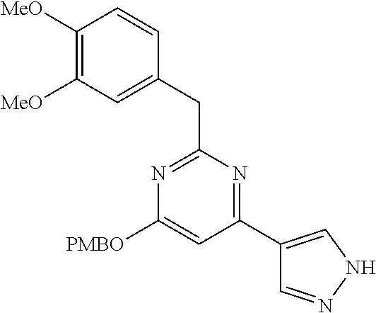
N1=C(CC2=CC([MeO])=C([MeO])C=C2)N=C(C2=CNN=C2)C=C1[PMBO]
